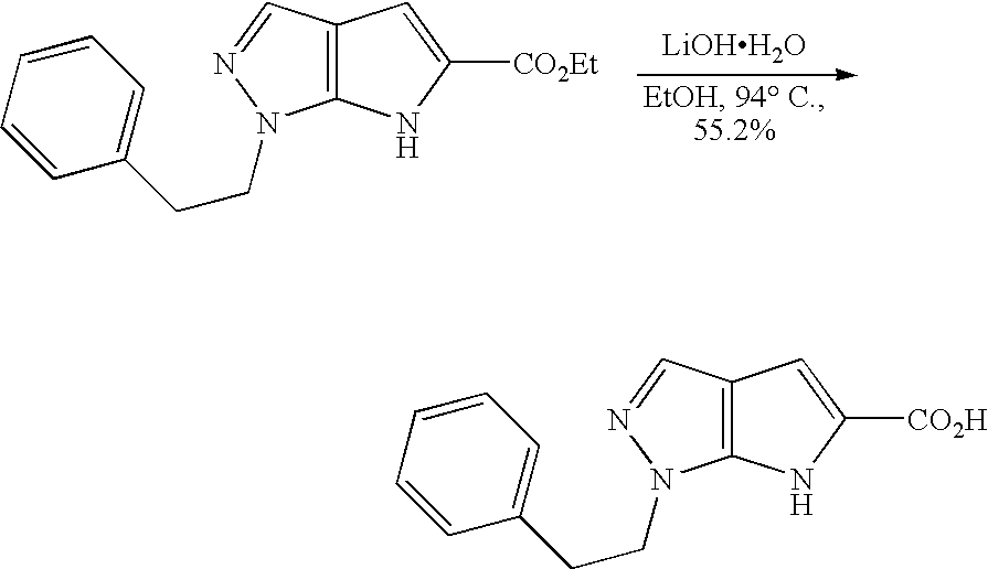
[LiOHH2O].C1(CCN2C3=C(C=N2)C=C([CO2Et])N3)=CC=CC=C1.C1(CCN2C3=C(C=N2)C=C([CO2H])N3)=CC=CC=C1
